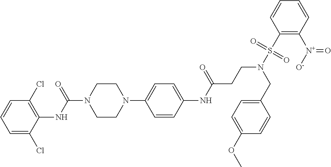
C1=C(Cl)C(NC(N2CCN(C3=CC=C(NC(=O)CCN(CC4=CC=C(OC)C=C4)S(C4=C([N+](=O)[O-])C=CC=C4)(=O)=O)C=C3)CC2)=O)=C(Cl)C=C1
